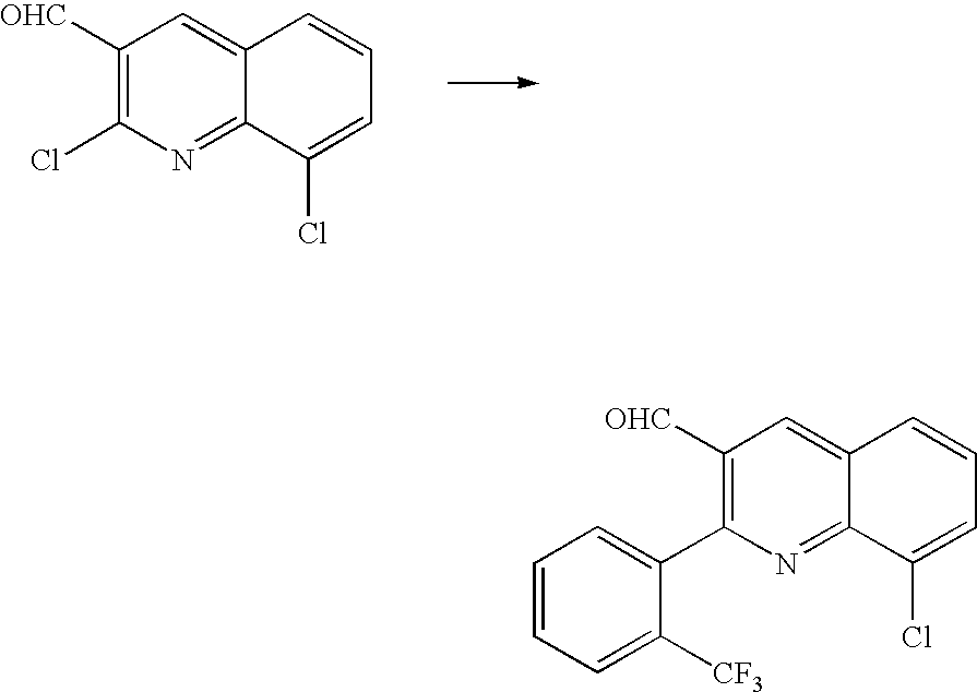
C1([OHC])=C(Cl)N=C2C(=C1)C=CC=C2Cl.C1([OHC])=C(C2=CC=CC=C2[CF3])N=C2C(=C1)C=CC=C2Cl
